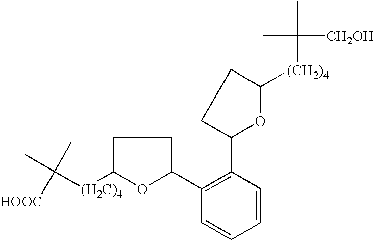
CC([(H2C)4]C1OC(C2=C(C3OC([(CH2)4]C(C)([CH2OH])C)CC3)C=CC=C2)CC1)(C)[HOOC]
